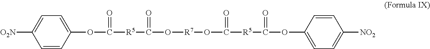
C1=C([O2N])C=CC(OC([R5]C(O[R7]OC([R5]C(OC2=CC=C([NO2])C=C2)=O)=O)=O)=O)=C1
